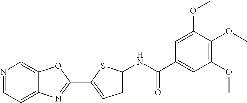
N1=CC=C2C(=C1)OC(C1=CC=C(NC(C3=CC(OC)=C(OC)C(OC)=C3)=O)S1)=N2
